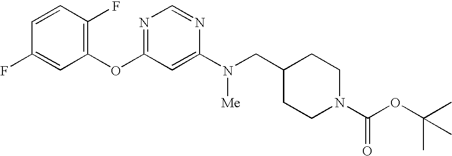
C1=CC(F)=C(OC2=NC=NC(N([Me])CC3CCN(C(OC(C)(C)C)=O)CC3)=C2)C=C1F
